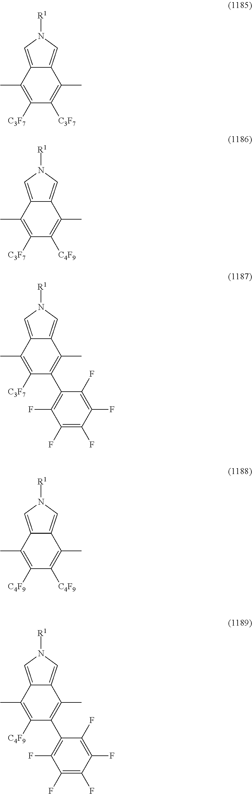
C12=CN([R1])C=C1C(C)=C(C1=C(F)C(F)=C(F)C(F)=C1F)C([C3F7])=C2C.C12=CN([R1])C=C1C(C)=C([C3F7])C([C3F7])=C2C.C12=CN([R1])C=C1C(C)=C([C4F9])C([C3F7])=C2C.C12=CN([R1])C=C1C(C)=C(C1=C(F)C(F)=C(F)C(F)=C1F)C([C4F9])=C2C.C12=CN([R1])C=C1C(C)=C([C4F9])C([C4F9])=C2C
